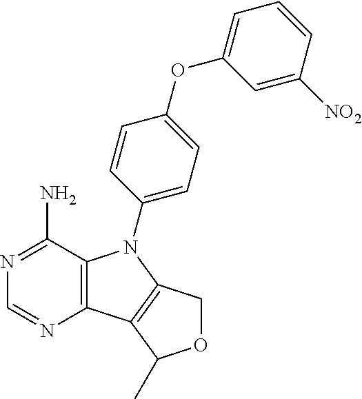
C12=C(C(N)=NC=N1)N(C1=CC=C(OC3=CC=CC([NO2])=C3)C=C1)C1=C2C(C)OC1
